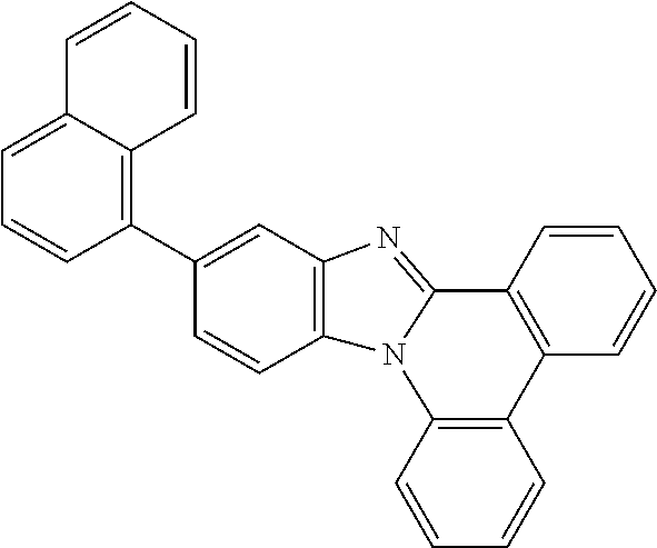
C1=CC2=C(C=C1)N1C(=NC3=C1C=CC(C1=C4C(=CC=C1)C=CC=C4)=C3)C1=C2C=CC=C1
